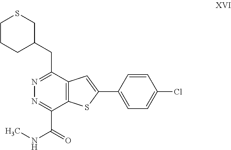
C1CCC(CC2=NN=C(C(NC)=O)C3=C2C=C(C2=CC=C(Cl)C=C2)S3)CS1
